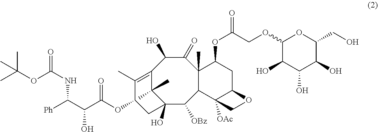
C12=C(C)C(OC(C(C([Ph])NC(=O)OC(C)(C)C)O)=O)CC(O)(C1(C)C)C([OBz])C1C(C)(C(=O)C2O)C(OC(COC2OC(CO)C(O)C(O)C2O)=O)CC2C1([OAc])CO2
